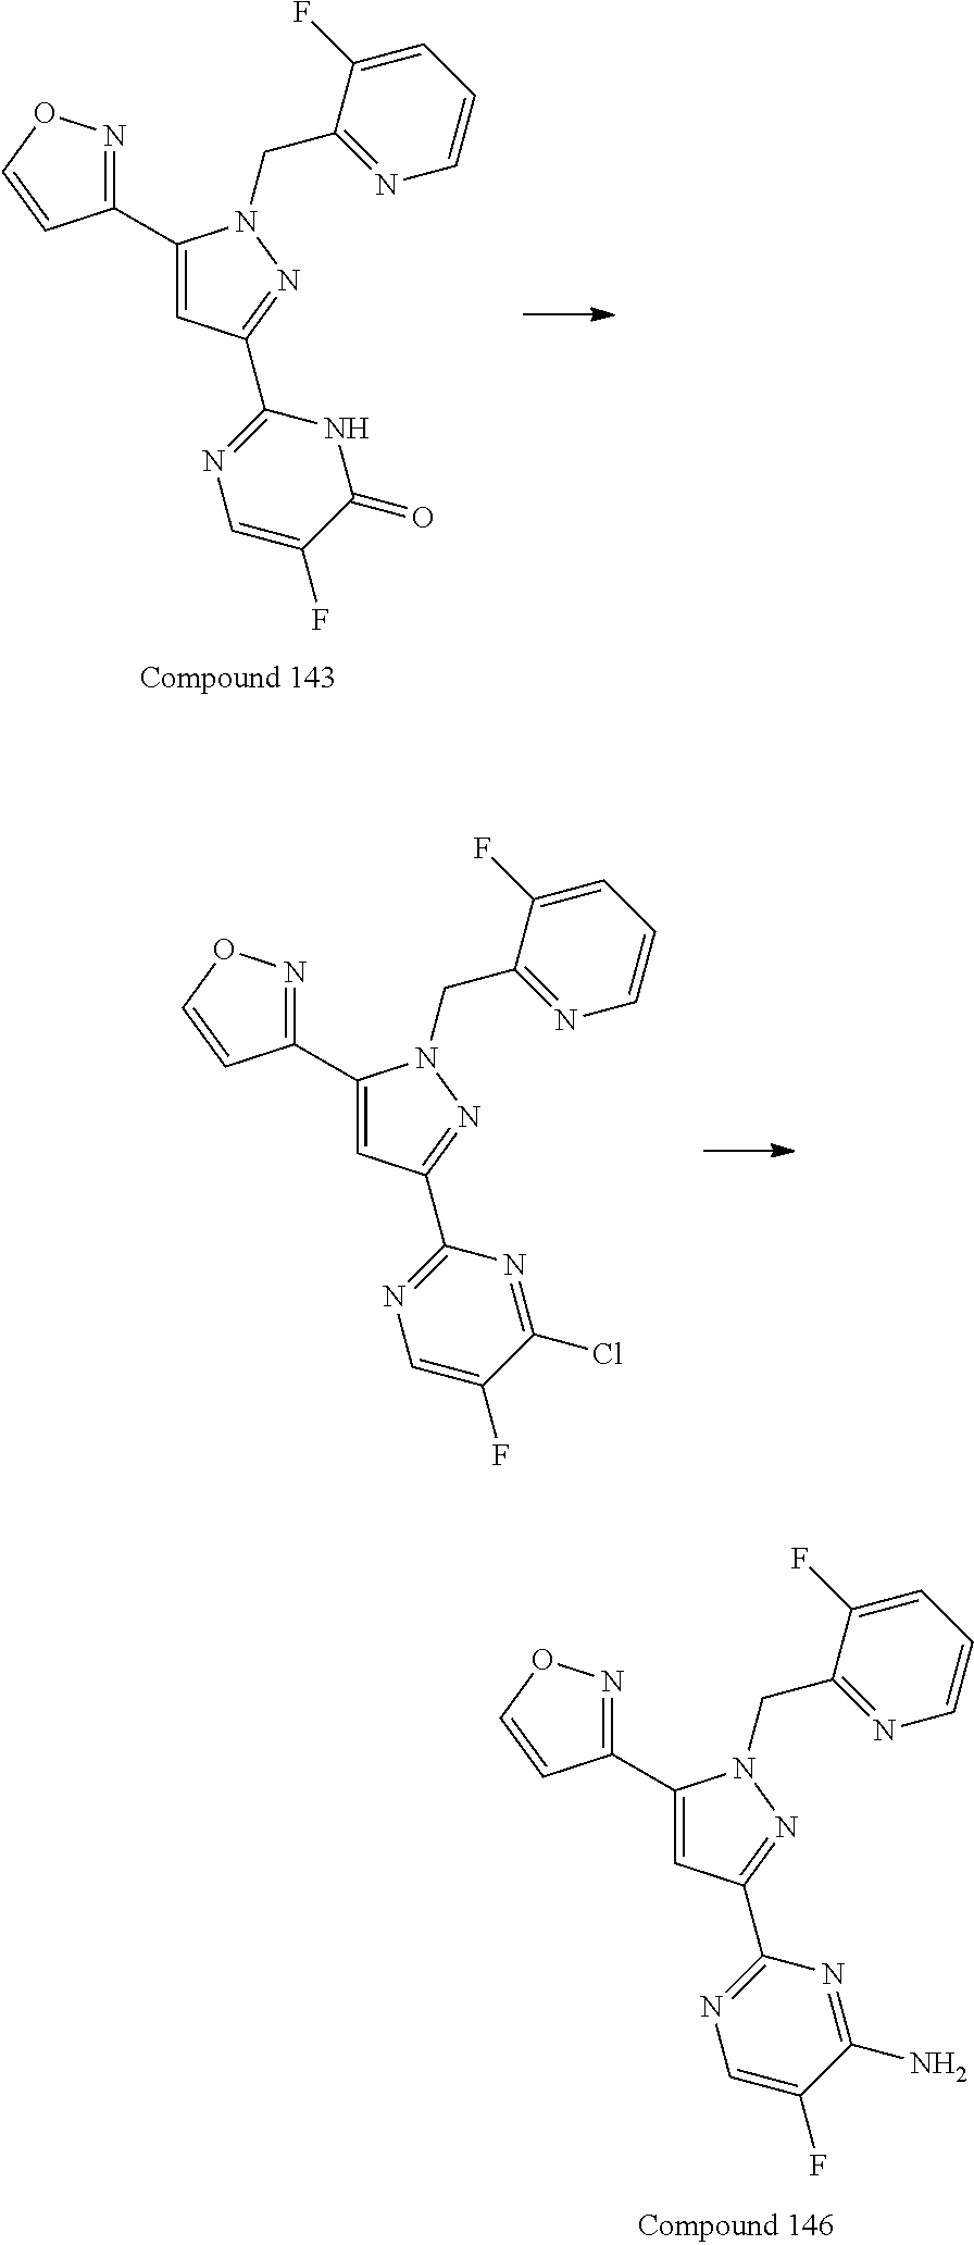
C1(C2=CC(C3=NC=C(F)C(=O)N3)=NN2CC2=NC=CC=C2F)=NOC=C1.C1(C2=CC(C3=NC=C(F)C(Cl)=N3)=NN2CC2=NC=CC=C2F)=NOC=C1.C1(C2=CC(C3=NC=C(F)C(N)=N3)=NN2CC2=NC=CC=C2F)=NOC=C1
